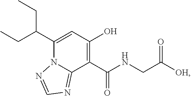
C1(C(CC)CC)=CC(O)=C(C(NCC([OH])=O)=O)C2=NC=NN12
